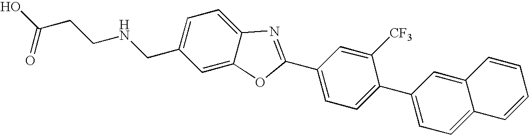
OC(CCNCC1=CC=C2C(=C1)OC(C1=CC=C(C3=CC=C4C(=C3)C=CC=C4)C([CF3])=C1)=N2)=O
